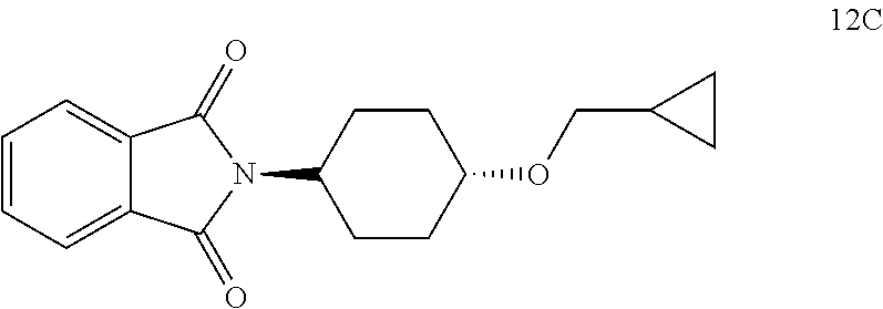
C1=CC=C2C(=C1)C(=O)N(C1CCC(OCC3CC3)CC1)C2=O
